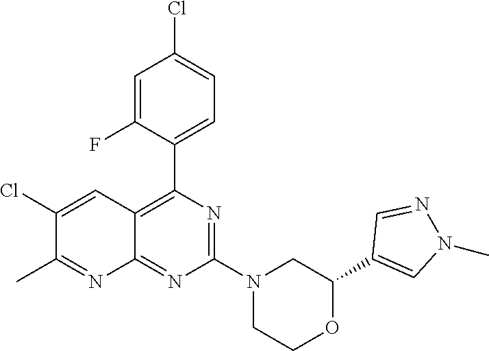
C1(C2=CN(C)N=C2)OCCN(C2=NC(C3=CC=C(Cl)C=C3F)=C3C(=N2)N=C(C)C(Cl)=C3)C1
